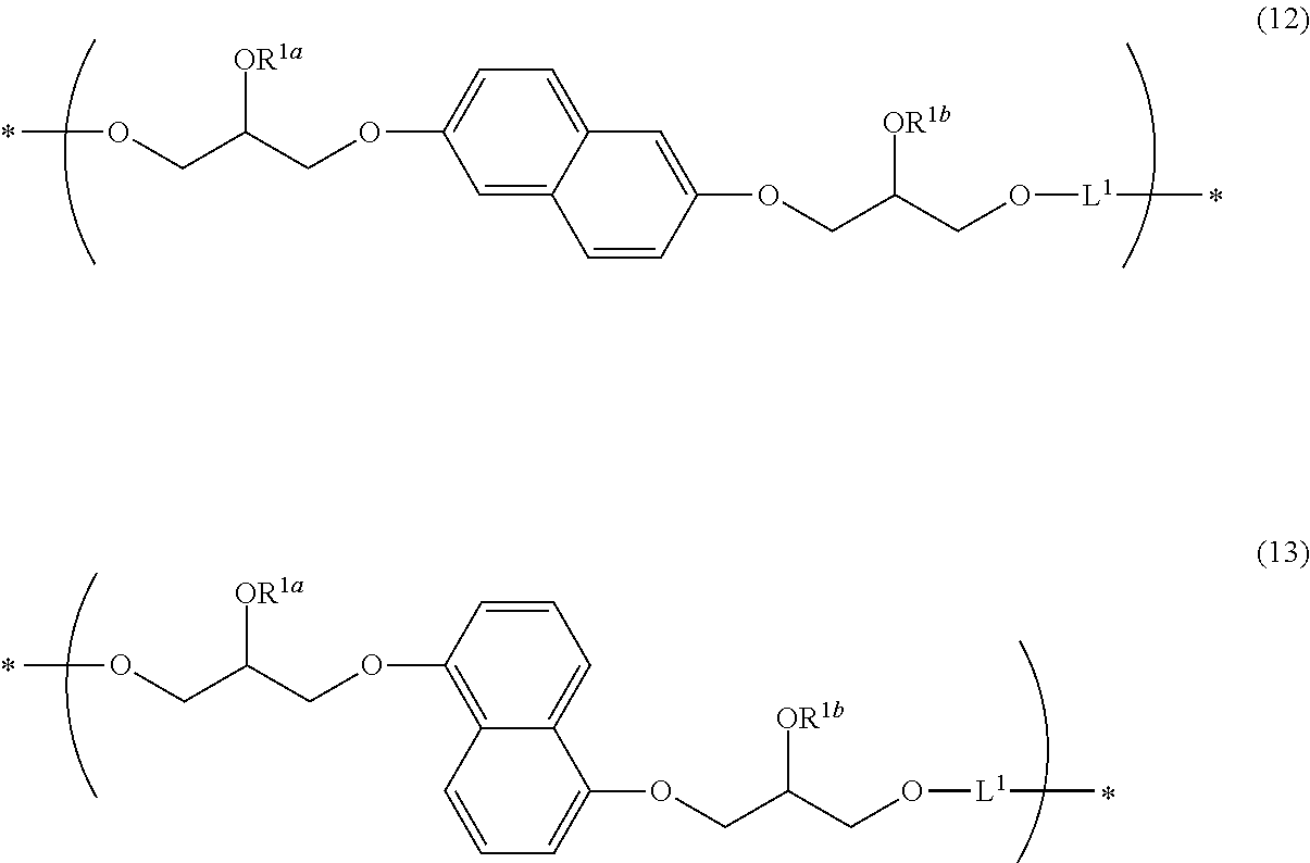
O(CC(COC1=CC=C2C(=C1)C=CC(OCC(CO[L1]C)[OR1b])=C2)[OR1a])C.O(CC(COC1=C2C(=CC=C1)C(OCC(CO[L1]C)[OR1b])=CC=C2)[OR1a])C
